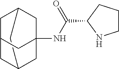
C12CC3CC(CC(NC(C4NCCC4)=O)(C3)C1)C2
